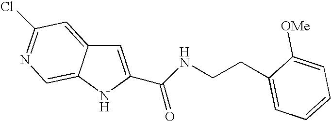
C(C1=CC2=CC(Cl)=NC=C2N1)(NCCC1=CC=CC=C1[OMe])=O
